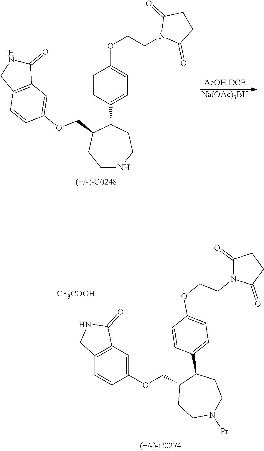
[Na(OAc)3BH].C1NCCC(C2=CC=C(OCCN3C(=O)CCC3=O)C=C2)C(COC2=CC3=C(C=C2)CNC3=O)C1.C12=C(C=C(OCC3CCN([Pr])CCC3C3=CC=C(OCCN4C(=O)CCC4=O)C=C3)C=C1)C(=O)NC2.[CF3COOH]
